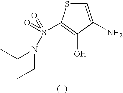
C1=C(N)C(O)=C(S(=O)(N(CC)CC)=O)S1
